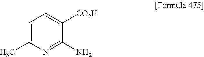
C1=C(C)N=C(N)C([CO2H])=C1
